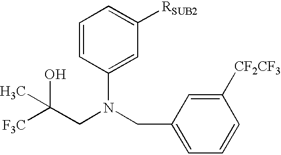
C1=CC(N(CC2=CC=CC([CF2CF3])=C2)CC([F3C])(O)C)=CC([RSUB2])=C1
